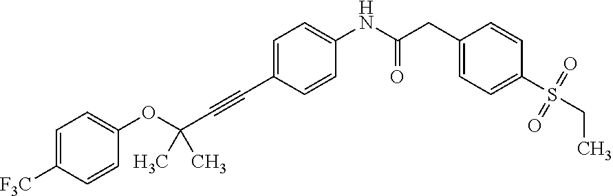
C1([F3C])=CC=C(OC(C#CC2=CC=C(NC(CC3=CC=C(S(CC)(=O)=O)C=C3)=O)C=C2)(C)C)C=C1
